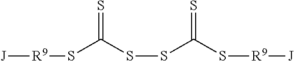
[J][R9]SC(SSC(S[R9][J])=S)=S
